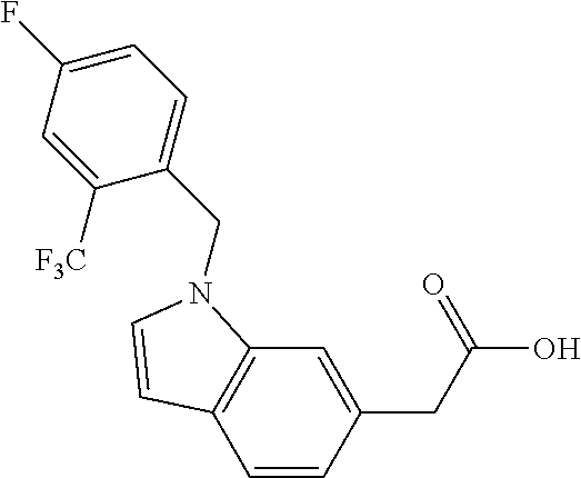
C1=CC(CC(O)=O)=CC2=C1C=CN2CC1=CC=C(F)C=C1[F3C]
